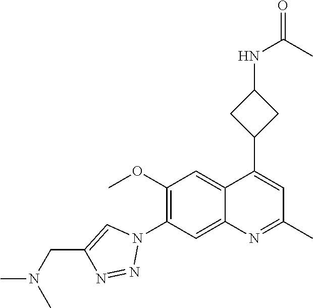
C12=CC(N3C=C(CN(C)C)N=N3)=C(OC)C=C1C(C1CC(NC(=O)C)C1)=CC(C)=N2
